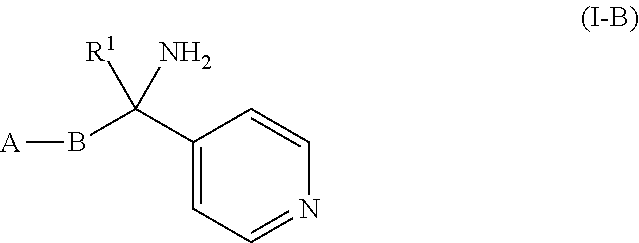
C1(C(B[A])([R1])N)=CC=NC=C1
